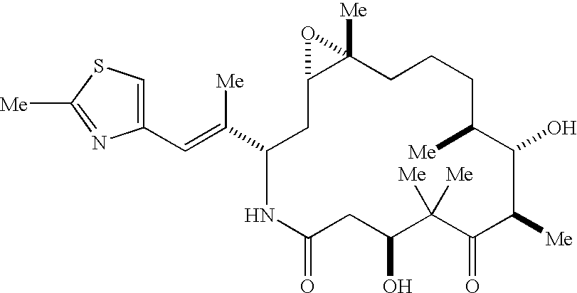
C12([Me])C(CC(C(=CC3=CSC([Me])=N3)[Me])NC(=O)CC(O)C([Me])([Me])C(=O)C([Me])C(O)C([Me])CCC1)O2
